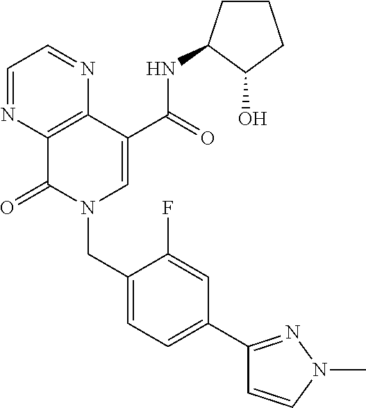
C1=NC2=C(N=C1)C(C(=O)NC1CCCC1O)=CN(CC1=CC=C(C3=NN(C)C=C3)C=C1F)C2=O
